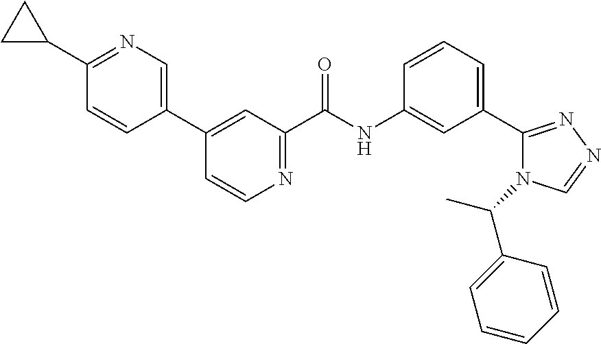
C1(C2=CC(C(NC3=CC(C4=NN=CN4C(C4=CC=CC=C4)C)=CC=C3)=O)=NC=C2)=CN=C(C2CC2)C=C1
